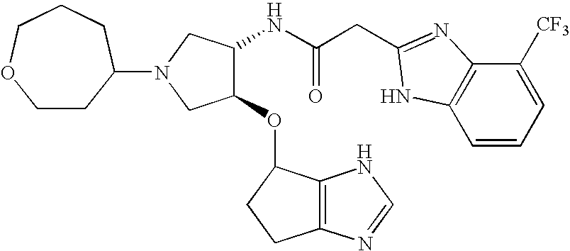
C(C(NC1C(OC2C3=C(CC2)N=CN3)CN(C2CCOCCC2)C1)=O)C1=NC2=C(C=CC=C2[CF3])N1
